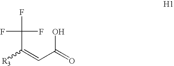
C(=CC(=O)O)([R3])C(F)(F)F
